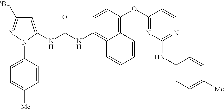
C1=CN=C(NC2=CC=C([Me])C=C2)N=C1OC1=C2C(=C(NC(NC3=CC([tBu])=NN3C3=CC=C([Me])C=C3)=O)C=C1)C=CC=C2
